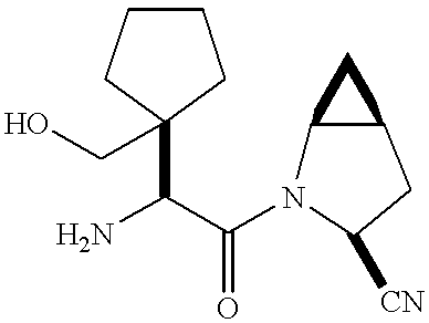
NC(C(=O)N1C2C(CC1[CN])C2)C1(CO)CCCC1
